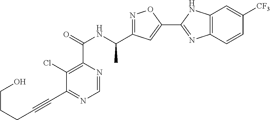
C1=NC(C(=O)NC(C2=NOC(C3=NC4=C(N3)C=C([CF3])C=C4)=C2)C)=C(Cl)C(C#CCCCO)=N1
